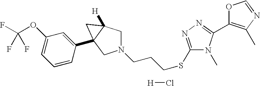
N1(CCCSC2=NN=C(C3=C(C)N=CO3)N2C)CC2([H])C(C3=CC(OC(F)(F)F)=CC=C3)(C1)C2.[H]Cl
